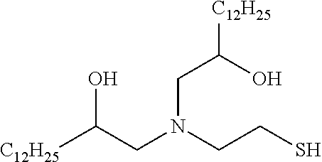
[C12H25]C(CN(CCS)CC([C12H25])O)O
